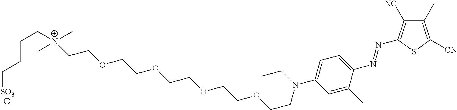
[N+](C)(CCOCCOCCOCCOCCN(CC)C1=CC=C(N=NC2=C([NC])C(C)=C([CN])S2)C(C)=C1)(CCCC[SO3])C
